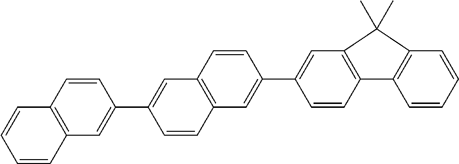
C1=CC2=C(C=C1C1=CC3=C(C=C1)C1=C(C=CC=C1)C3(C)C)C=CC(C1=CC3=C(C=C1)C=CC=C3)=C2
